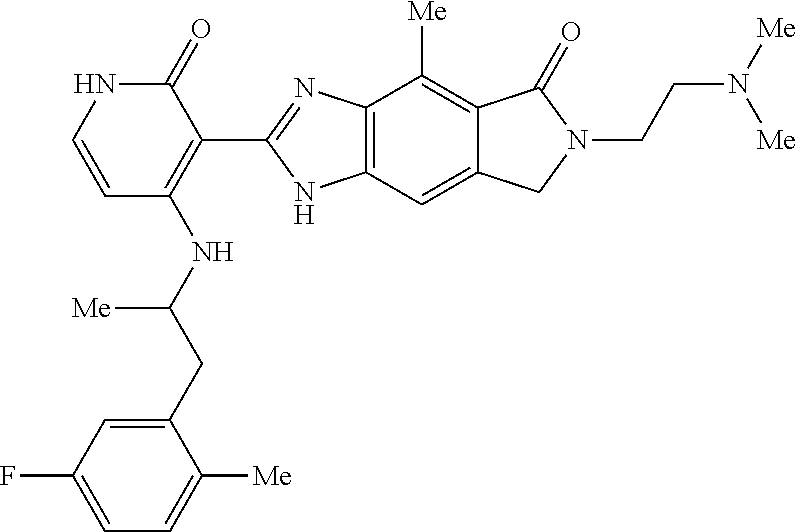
C1(=O)NC=CC(NC(CC2=CC(F)=CC=C2[Me])[Me])=C1C1=NC2=C(N1)C=C1C(=C2[Me])C(=O)N(CCN([Me])[Me])C1
